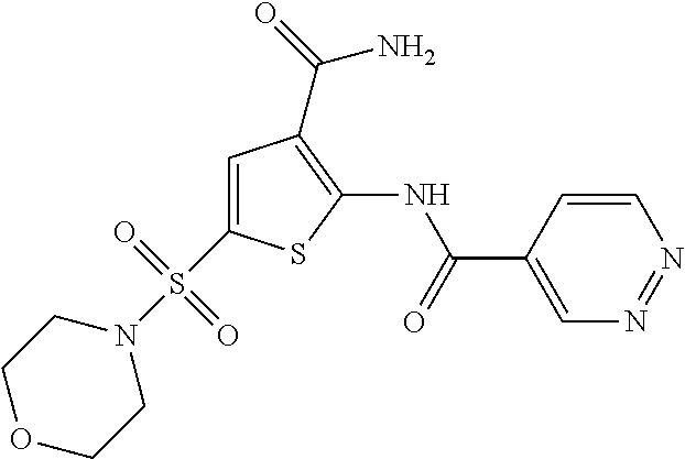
C1(C(=O)NC2=C(C(N)=O)C=C(S(N3CCOCC3)(=O)=O)S2)=CN=NC=C1
